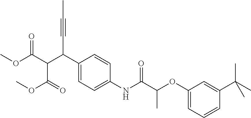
C1(C(C#CC)C(C(=O)OC)C(=O)OC)=CC=C(NC(C(OC2=CC=CC(C(C)(C)C)=C2)C)=O)C=C1
